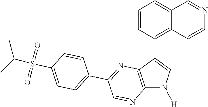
C12=C(C(C3=C4C(=CC=C3)C=NC=C4)=CN1[H])N=C(C1=CC=C(S(C(C)C)(=O)=O)C=C1)C=N2
